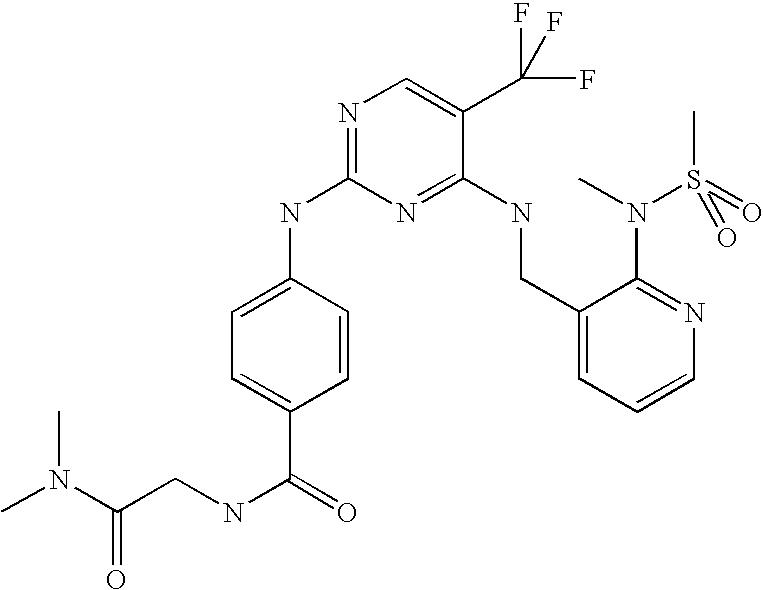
C1(CNC2=NC(NC3=CC=C(C(=O)NCC(N(C)C)=O)C=C3)=NC=C2C(F)(F)F)=CC=CN=C1N(C)S(C)(=O)=O
